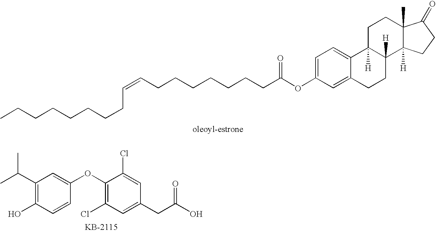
CCCCCCCCC=CCCCCCCCC(OC1=CC=C2C(=C1)CCC1([H])C2([H])CCC2(C)C1([H])CCC2=O)=O.CC(C1=C(O)C=CC(OC2=C(Cl)C=C(CC(O)=O)C=C2Cl)=C1)C
